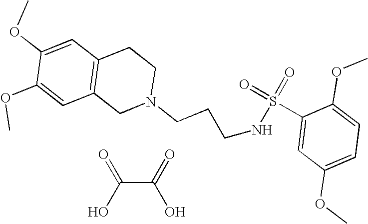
S(=O)(=O)(NCCCN1CC2=C(C=C(OC)C(OC)=C2)CC1)C1=CC(OC)=CC=C1OC.C(C(=O)O)(O)=O
